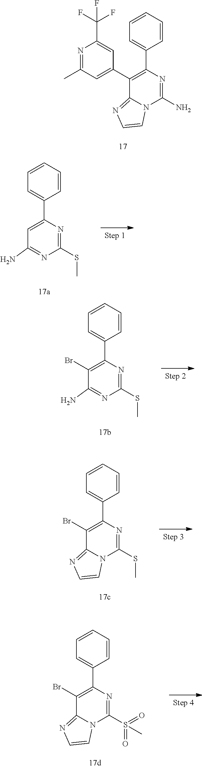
C1=C(C2=C(C3=CC(C)=NC(C(F)(F)F)=C3)C3=NC=CN3C(N)=N2)C=CC=C1.C1=C(C2=CC(N)=NC(SC)=N2)C=CC=C1.C1=C(C2=C(Br)C(N)=NC(SC)=N2)C=CC=C1.C1=C(C2=C(Br)C3=NC=CN3C(SC)=N2)C=CC=C1.C1=C(C2=C(Br)C3=NC=CN3C(S(=O)(C)=O)=N2)C=CC=C1
